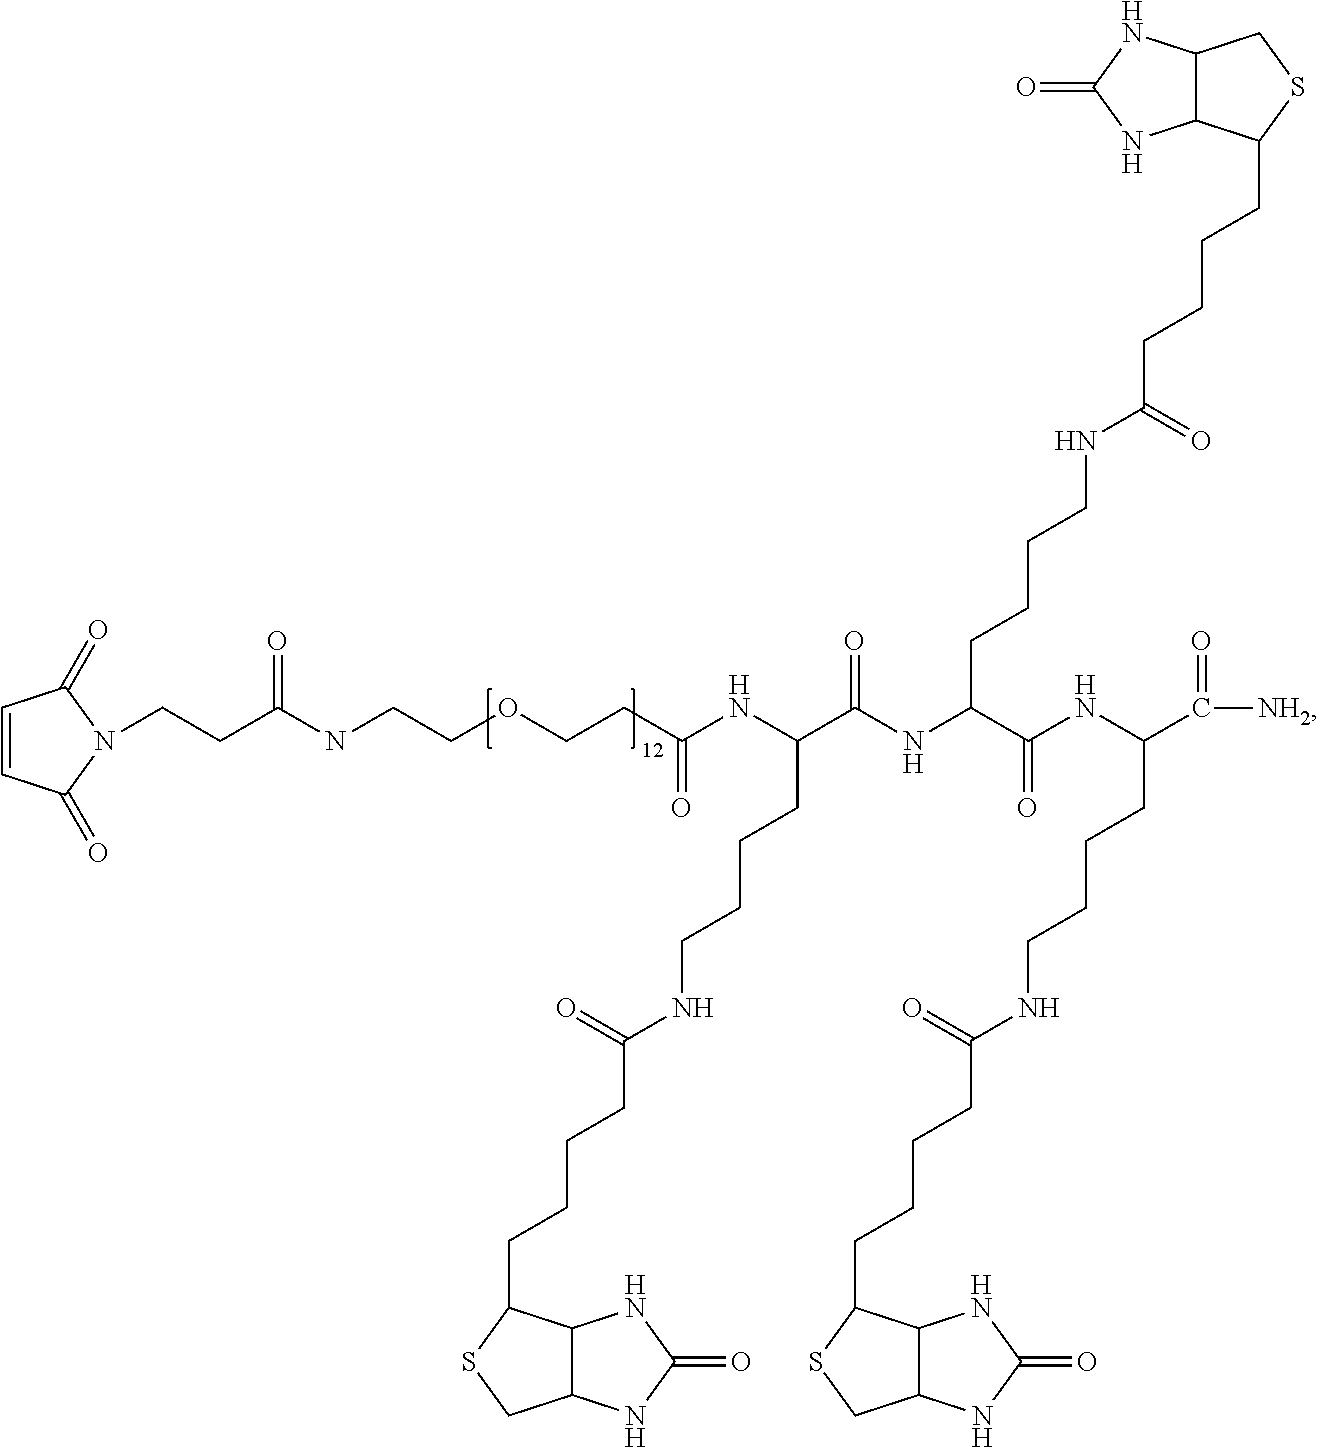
C1=CC(=O)N(CCC(NCCOCCC(NC(C(NC(C(NC(C([NH2])=O)CCCCNC(=O)CCCCC2C3C(NC(=O)N3)CS2)=O)CCCCNC(=O)CCCCC2C3C(CS2)NC(=O)N3)=O)CCCCNC(=O)CCCCC2C3C(NC(=O)N3)CS2)=O)=O)C1=O
